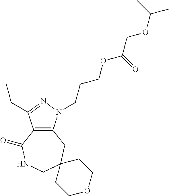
C12=C(N(CCCOC(COC(C)C)=O)N=C1CC)CC1(CNC2=O)CCOCC1
